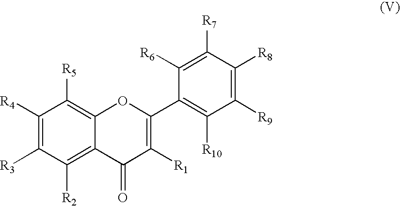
C1([R4])=C([R3])C([R2])=C2C(=C1[R5])OC(C1=C([R10])C([R9])=C([R8])C([R7])=C1[R6])=C([R1])C2=O
